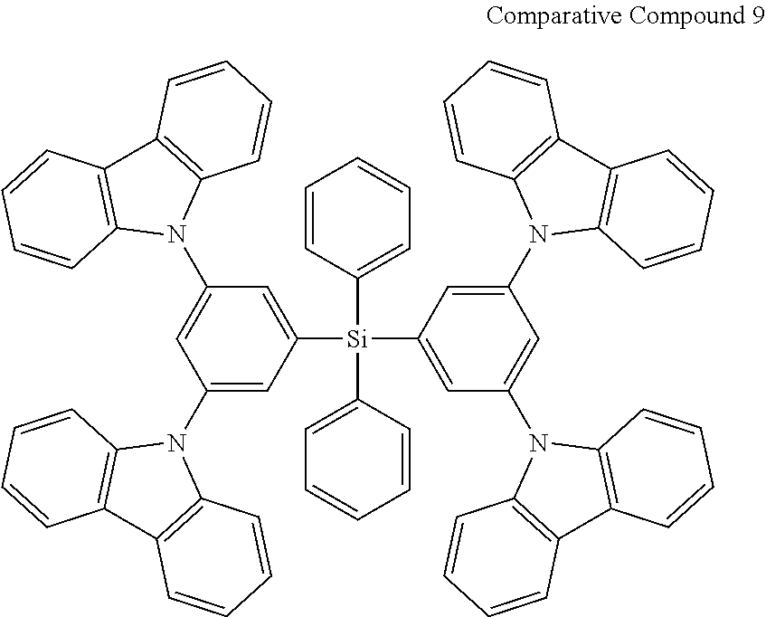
C1=CC([Si](C2=CC(N3C4=C(C5=C3C=CC=C5)C=CC=C4)=CC(N3C4=C(C5=C3C=CC=C5)C=CC=C4)=C2)(C2=CC(N3C4=C(C5=C3C=CC=C5)C=CC=C4)=CC(N3C4=C(C5=C3C=CC=C5)C=CC=C4)=C2)C2=CC=CC=C2)=CC=C1
